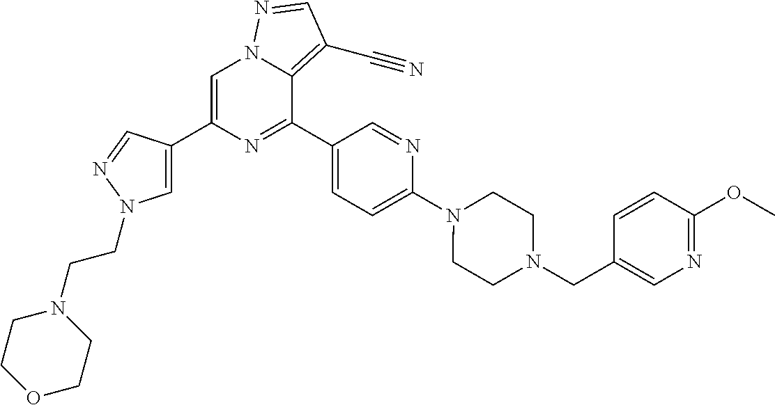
C1=C(C2=CN(CCN3CCOCC3)N=C2)N=C(C2=CC=C(N3CCN(CC4=CN=C(OC)C=C4)CC3)N=C2)C2=C(C#N)C=NN12
